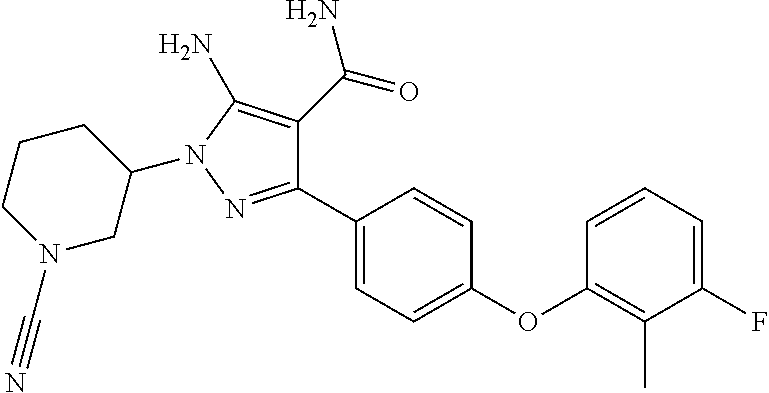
C1(C2=CC=C(OC3=C(C)C(F)=CC=C3)C=C2)=NN(C2CCCN(C#N)C2)C(N)=C1C(=O)N
